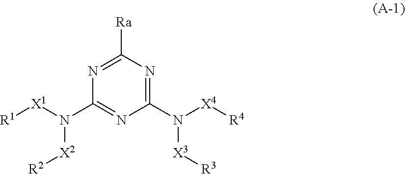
C1(N([X1][R1])[X2][R2])=NC(N([X3][R3])[X4][R4])=NC([Ra])=N1
